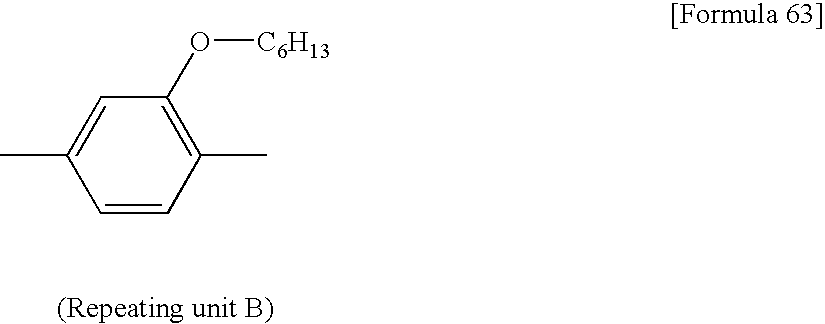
C1=CC(C)=C(O[C6H13])C=C1C
